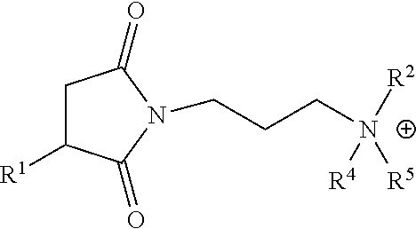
C1C([R1])C(=O)N(CCC[N+]([R4])([R5])[R2])C1=O
